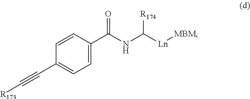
[Ln]([MBM])C(NC(C1=CC=C(C#C[R173])C=C1)=O)[R174]
